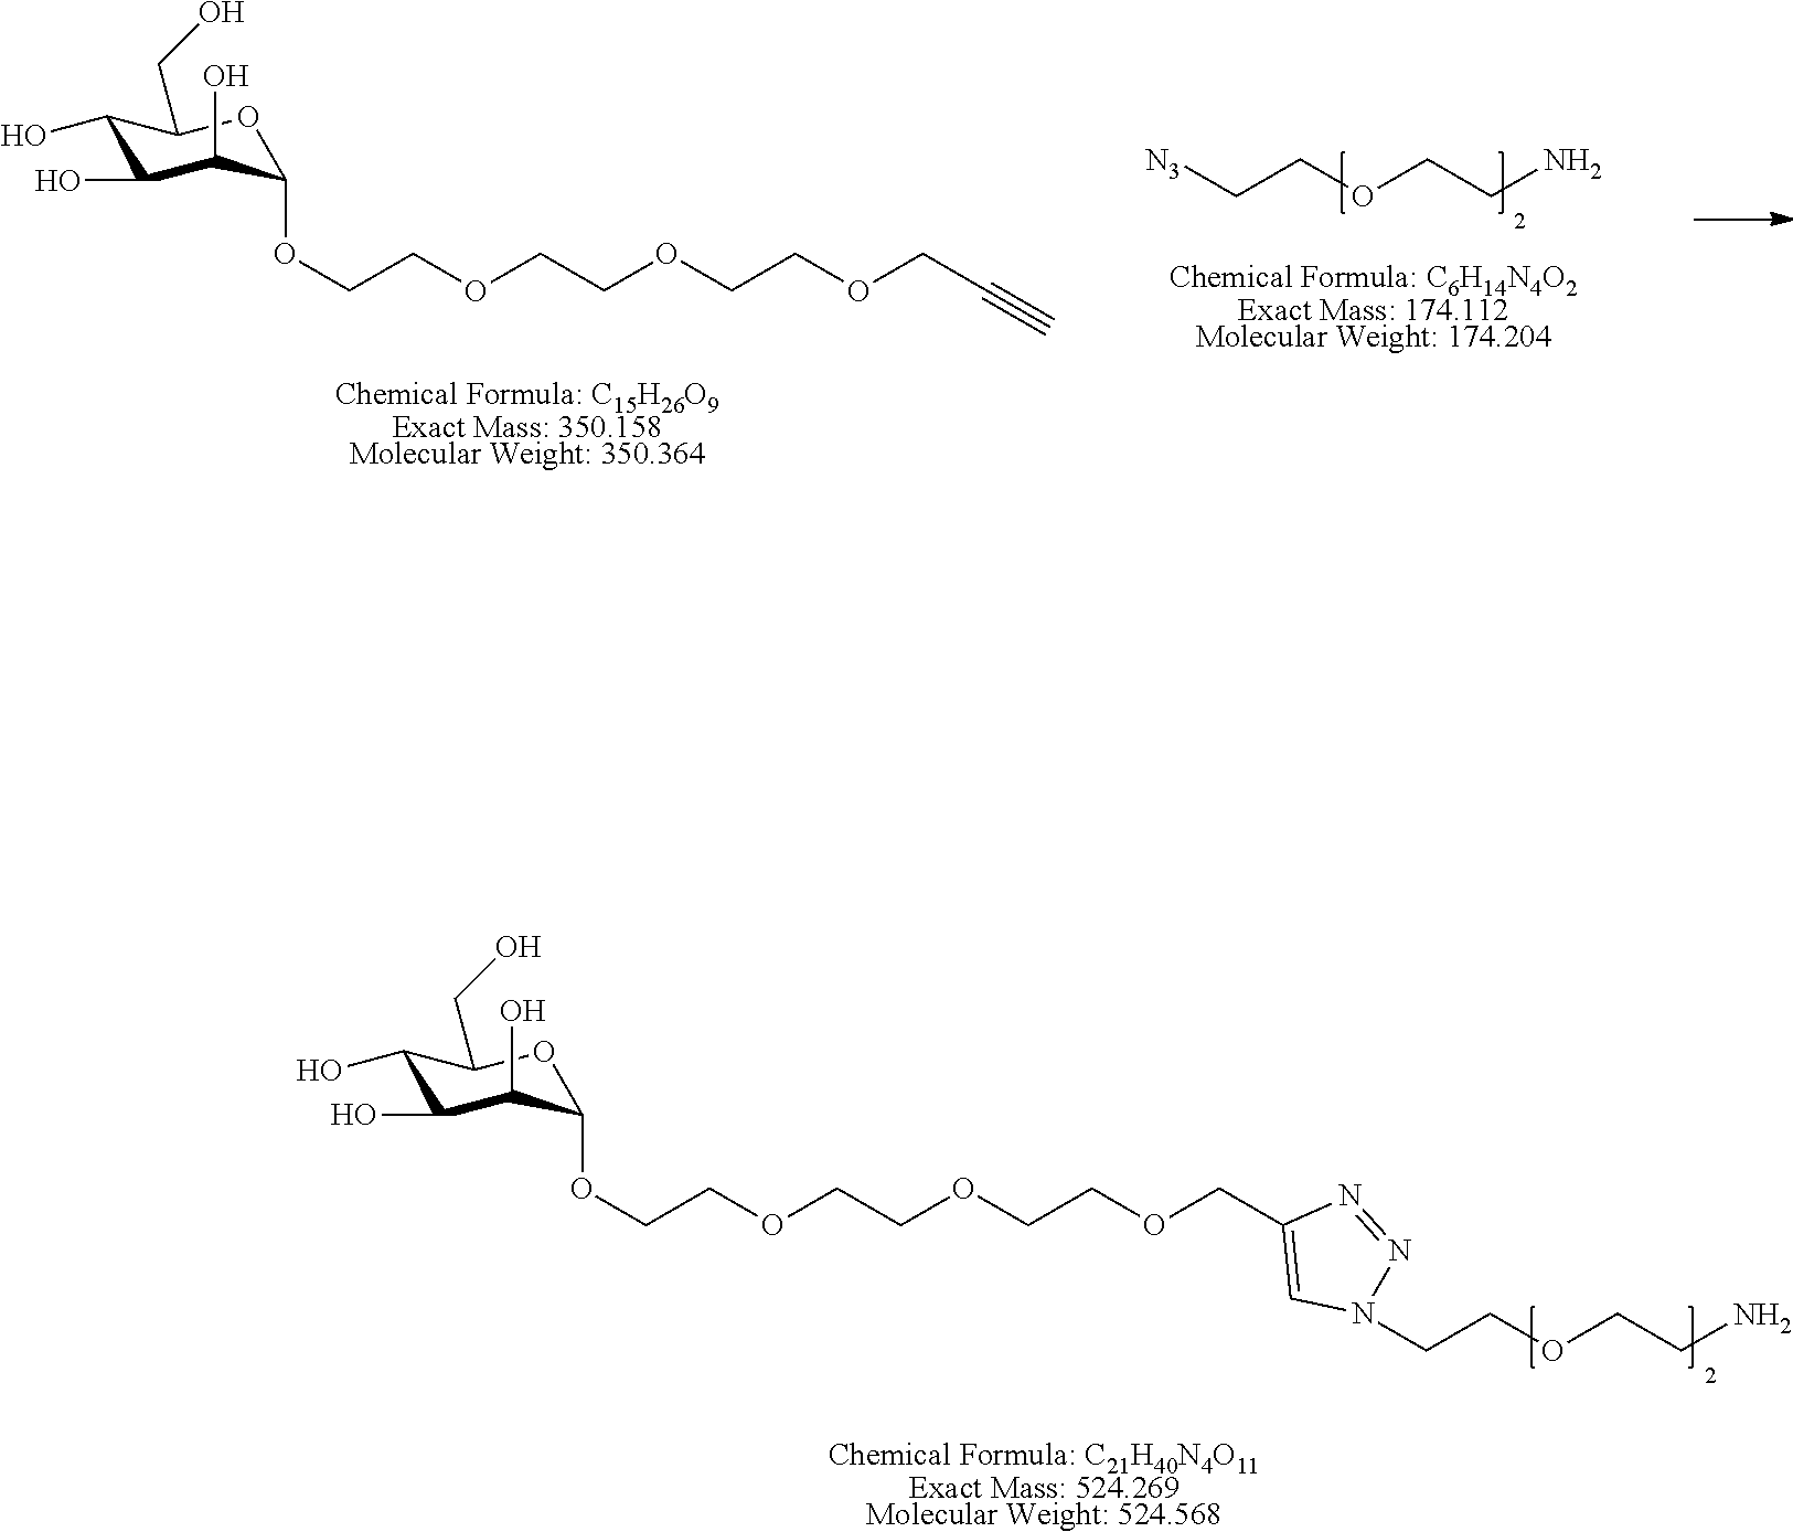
[Chemical Formula: C21H40N4O11Exact Mass: 524.269Molecular Weight: 524.568].C1=C(COCCOCCOCCOC2C(O)C(O)C(O)C(CO)O2)N=NN1CCOCCN.[N3]CCOCCN.[Chemical Formula: C6H14N4O2Exact Mass: 174.112Molecular Weight: 174.204].C1(O)C(O)C(O)C(OCCOCCOCCOCC#C)OC1CO.[Chemical Formula: C15H26O9Exact Mass: 350.158Molecular Weight: 350.364]
